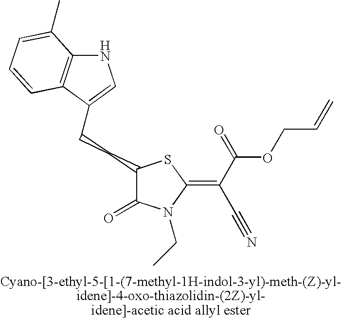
C(CC1C(=O)N(CC)C(=C(C(=O)OCC=C)C#N)S1)C1=CNC2=C1C=CC=C2C
